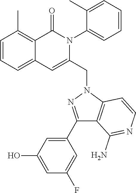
C1=CC=C2C(=C1C)C(=O)N(C1=CC=CC=C1C)C(CN1C3=C(C(N)=NC=C3)C(C3=CC(O)=CC(F)=C3)=N1)=C2
